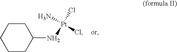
N[Pt](NC1CCCCC1)(Cl)Cl
